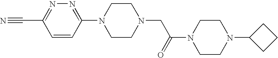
C(C1=NN=C(N2CCN(CC(N3CCN(C4CCC4)CC3)=O)CC2)C=C1)#N
